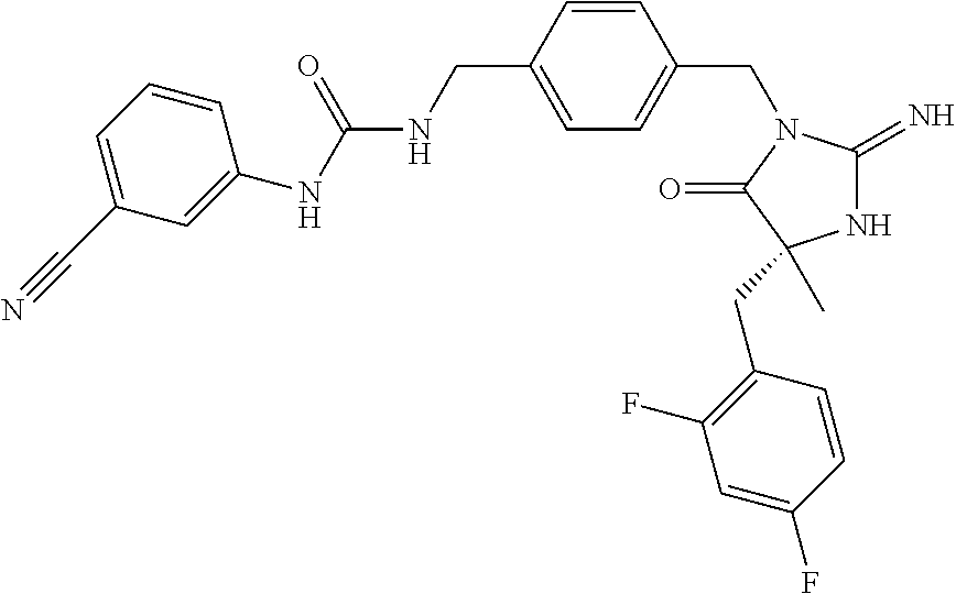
N1C(=N)N(CC2=CC=C(CNC(NC3=CC(C#N)=CC=C3)=O)C=C2)C(=O)C1(C)CC1=C(F)C=C(F)C=C1
